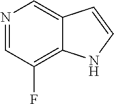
C1=C2C=CNC2=C(F)C=N1
